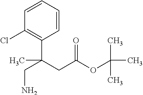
C1=CC=CC(C(CC(OC(C)(C)C)=O)(C)CN)=C1Cl
